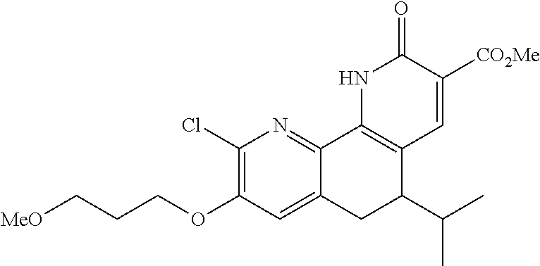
C1(Cl)=C(OCCC[MeO])C=C2C(=N1)C1=C(C(C(C)C)C2)C=C([CO2Me])C(=O)N1
